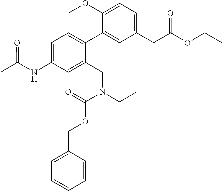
C1=C(OC)C(C2=CC=C(NC(C)=O)C=C2CN(CC)C(=O)OCC2=CC=CC=C2)=CC(CC(OCC)=O)=C1
